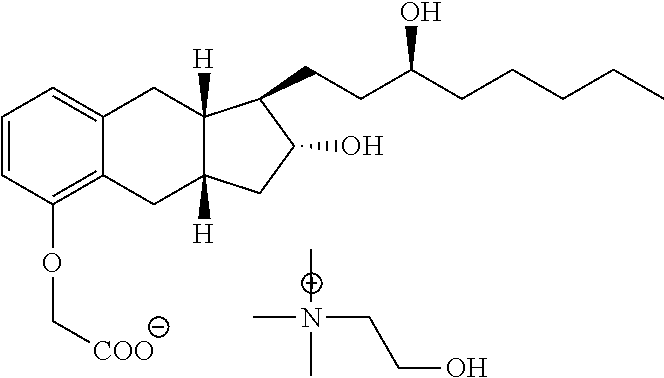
C1=CC(OC[COO])=C2C(=C1)CC1([H])C([H])(C2)CC(O)C1CCC(CCCCC)O.C[N+](C)(C)CCO
